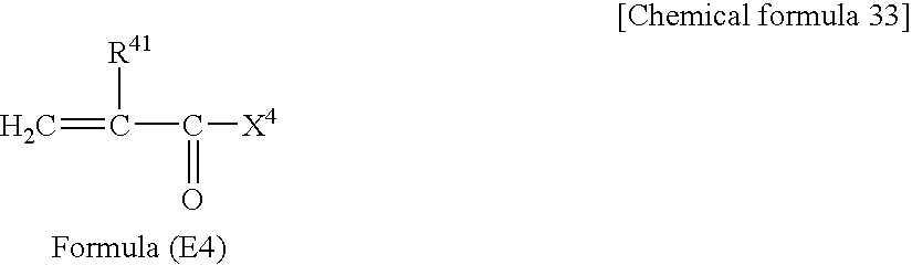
C=C([R41])C([X4])=O
